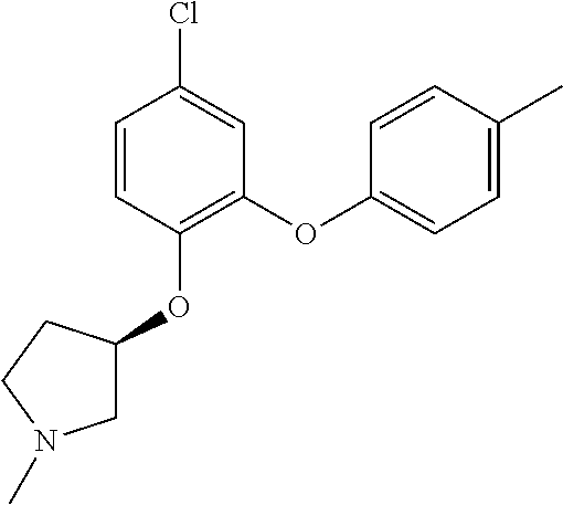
C1=CC(OC2CN(C)CC2)=C(OC2=CC=C(C)C=C2)C=C1Cl
